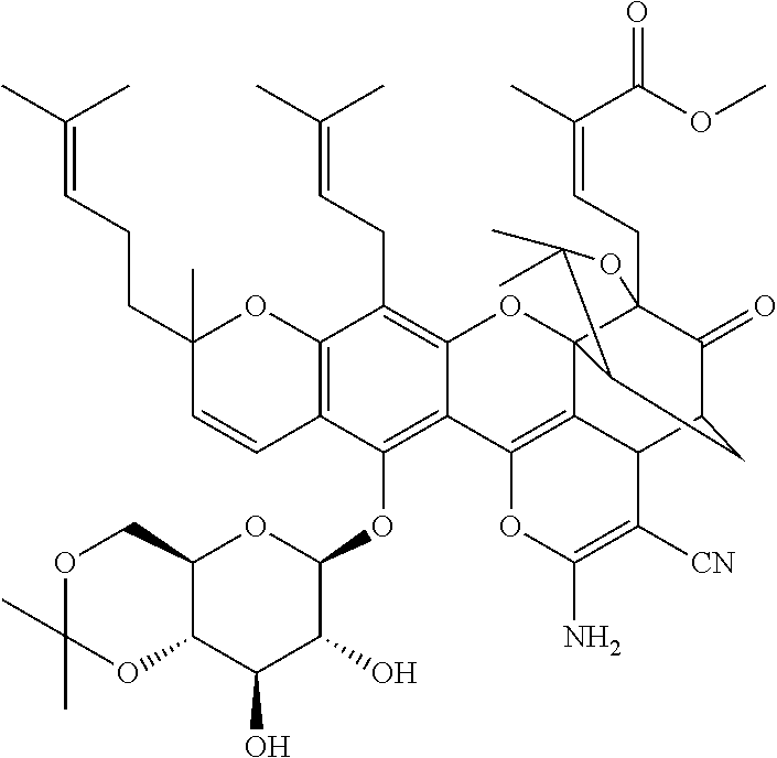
C12=C(C=CC(CCC=C(C)C)(C)O1)C(OC1OC3C(C(O)C1O)OC(C)(C)OC3)=C1C(=C2CC=C(C)C)OC23C4(CC=C(C)C(OC)=O)C(=O)C(CC2C(C)(C)O4)C2C3=C1OC(N)=C2[CN]
